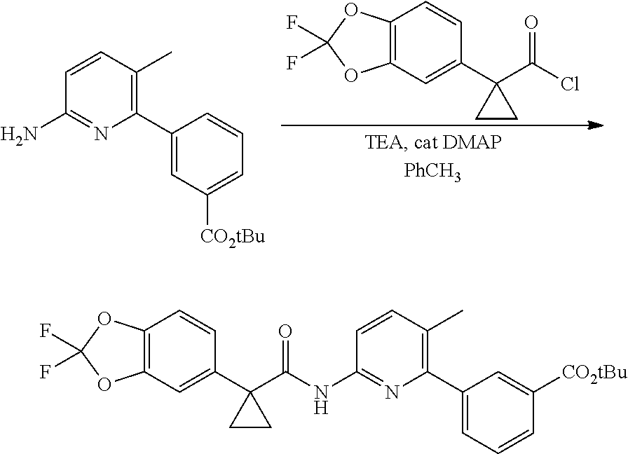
C12=C(C=C(C3(C(Cl)=O)CC3)C=C1)OC(F)(F)O2.C1=CC(C)=C(C2=CC([CO2tBu])=CC=C2)N=C1N.C12=C(C=C(C3(C(NC4=NC(C5=CC=CC([CO2tBu])=C5)=C(C)C=C4)=O)CC3)C=C1)OC(F)(F)O2
